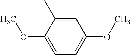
C1(OC)=CC=C(OC)C=C1C
